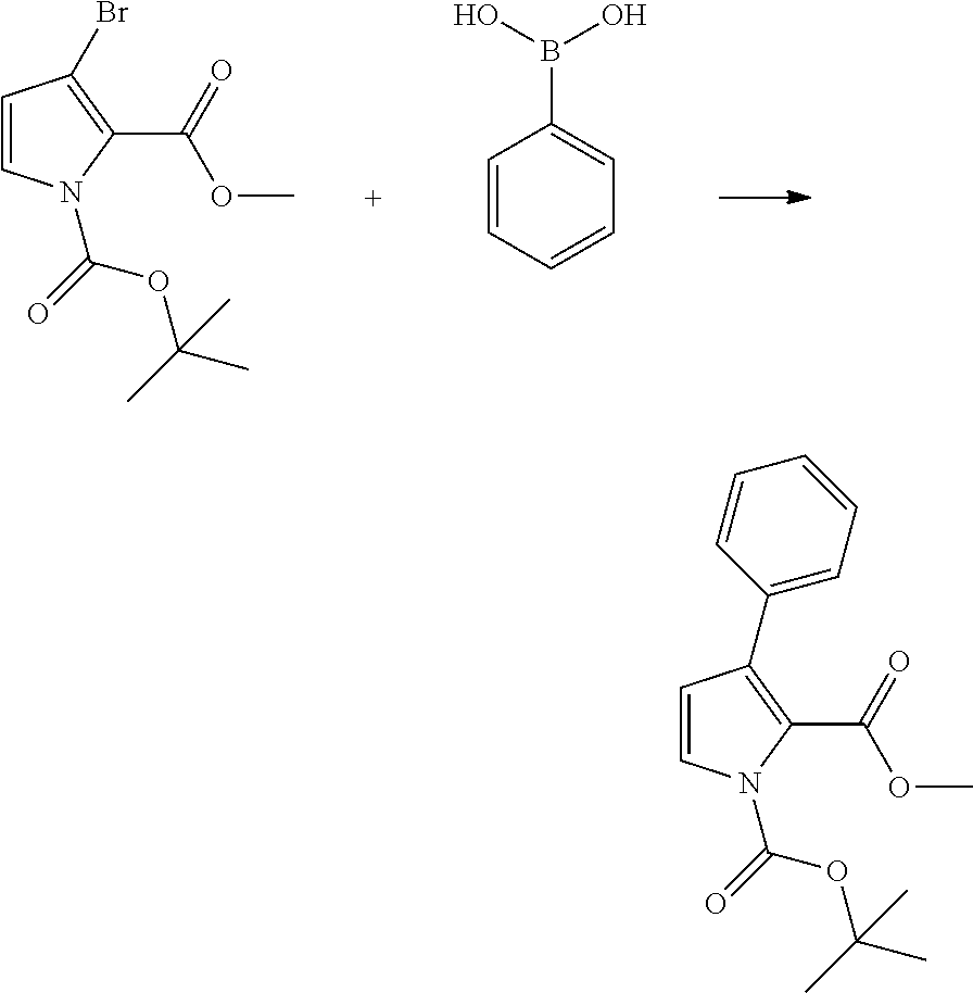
C1=CN(C(=O)OC(C)(C)C)C(C(OC)=O)=C1Br.C1=CC=CC=C1B(O)O.C1=CN(C(=O)OC(C)(C)C)C(C(OC)=O)=C1C1=CC=CC=C1
